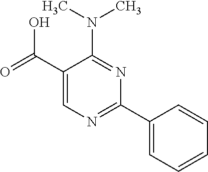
N(C1=NC(C2=CC=CC=C2)=NC=C1C(=O)O)(C)C
